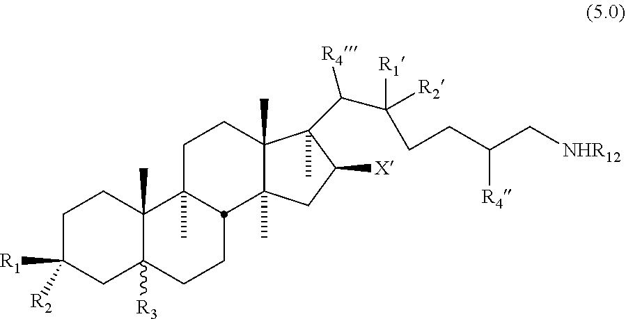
C1C([R1])([R2])CC2([R3])C(C)(C1)C1(C)CCC3(C)C(C)(CC([X])C3(C(C([R1])([R2])CCC(C[NHR12])[R4])[R4])C)C1CC2
